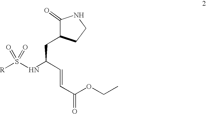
[R]S(NC(C=CC(OCC)=O)CC1C(=O)NCC1)(=O)=O
